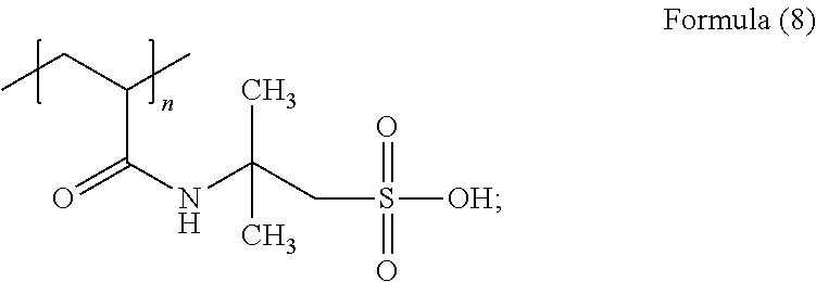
CCC(C)C(=O)NC(CS([OH])(=O)=O)(C)C
